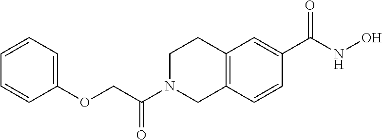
C(N1CC2=C(CC1)C=C(C(NO)=O)C=C2)(=O)COC1=CC=CC=C1
